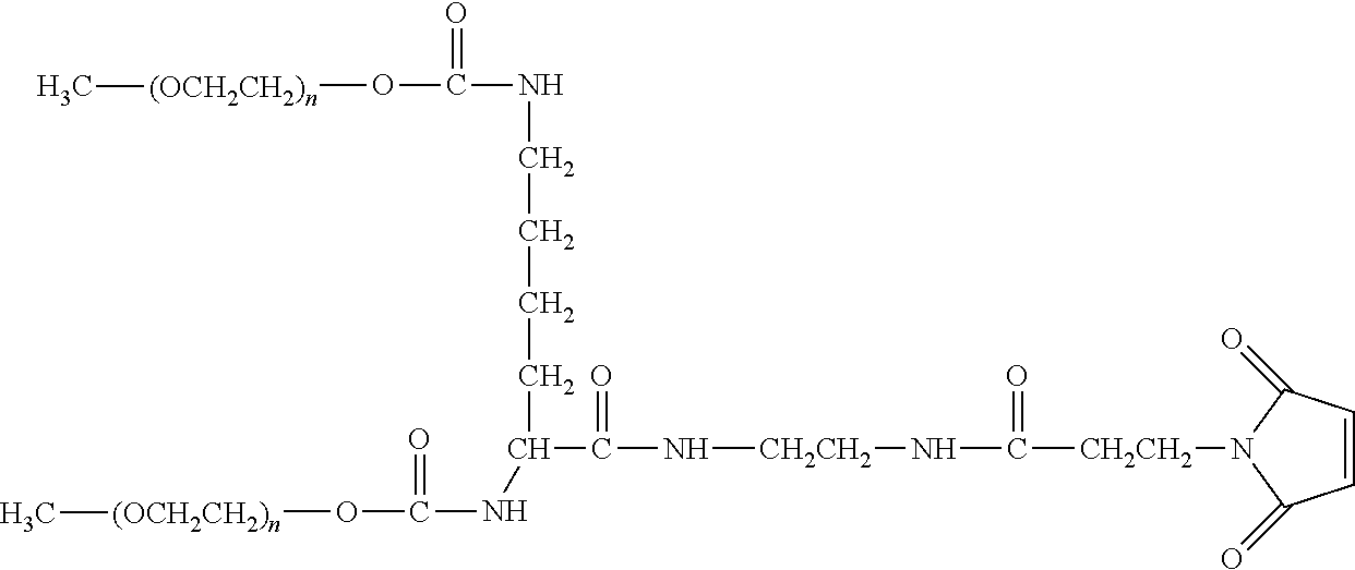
N([CH2CH2]NC(=O)[CH2CH2]N1C(=O)C=CC1=O)C(C(CCCCNC(O[(OCH2CH2)n]C)=O)NC(=O)O[(OCH2CH2)n]C)=O
